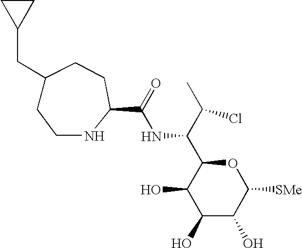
C1(O)C(O)C([SMe])OC(C(C(C)Cl)NC(=O)C2NCCC(CC3CC3)CC2)C1O
